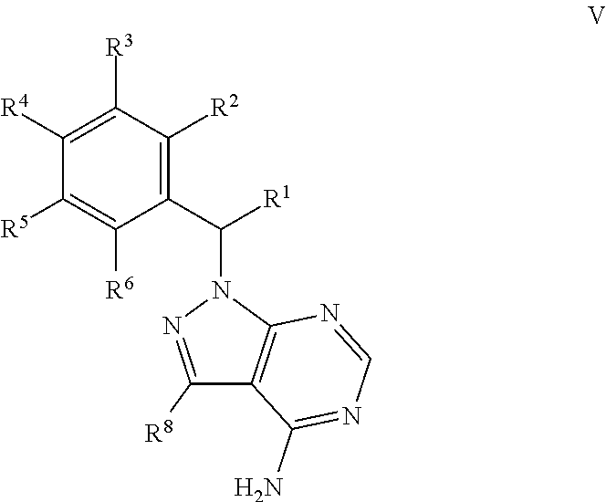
C1([R5])=C([R6])C(C([R1])N2C3=C(C([R8])=N2)C(N)=NC=N3)=C([R2])C([R3])=C1[R4]
